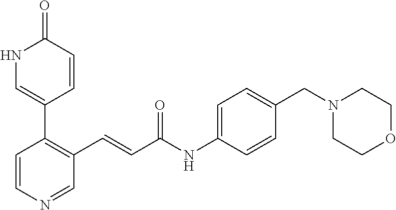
C1=CN=CC(C=CC(NC2=CC=C(CN3CCOCC3)C=C2)=O)=C1C1=CNC(=O)C=C1
